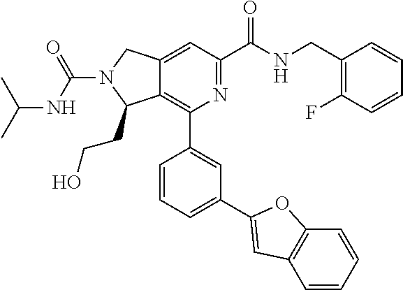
C12=CC(C(NCC3=C(F)C=CC=C3)=O)=NC(C3=CC(C4=CC5=C(C=CC=C5)O4)=CC=C3)=C1C(CCO)N(C(NC(C)C)=O)C2
